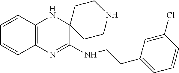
C12=C(N=C(NCCC3=CC=CC(Cl)=C3)C3(N1)CCNCC3)C=CC=C2
